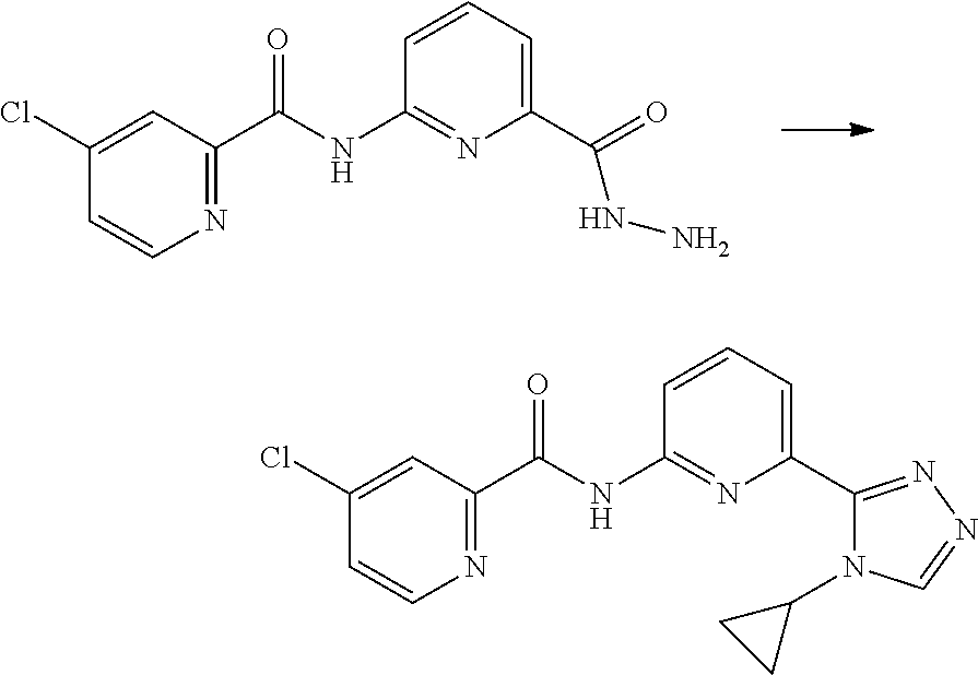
C1(Cl)=CC(C(NC2=NC(C(=O)NN)=CC=C2)=O)=NC=C1.C1(Cl)=CC(C(NC2=NC(C3=NN=CN3C3CC3)=CC=C2)=O)=NC=C1
